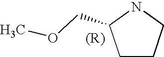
C1CCNC1COC
